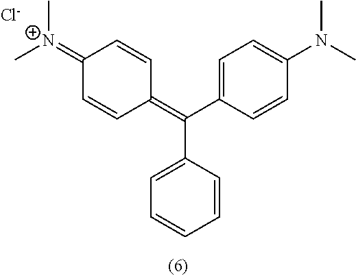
C1(=[N+](C)C)C=CC(=C(C2=CC=C(N(C)C)C=C2)C2=CC=CC=C2)C=C1.[Cl-]
